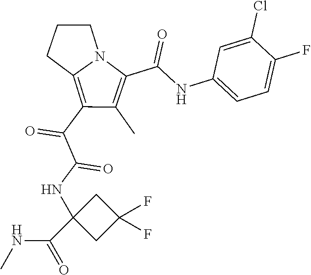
C(C1=C(C)C(C(C(NC2(C(=O)NC)CC(F)(F)C2)=O)=O)=C2N1CCC2)(=O)NC1=CC=C(F)C(Cl)=C1
